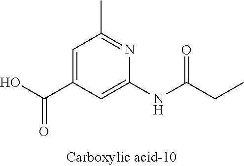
C1=C(C(O)=O)C=C(NC(CC)=O)N=C1C
